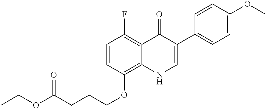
CCOC(CCCOC1=C2C(=C(F)C=C1)C(=O)C(C1=CC=C(OC)C=C1)=CN2)=O
